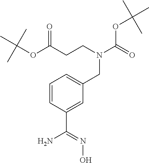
C1=CC(C(N)=NO)=CC(CN(CCC(OC(C)(C)C)=O)C(=O)OC(C)(C)C)=C1
